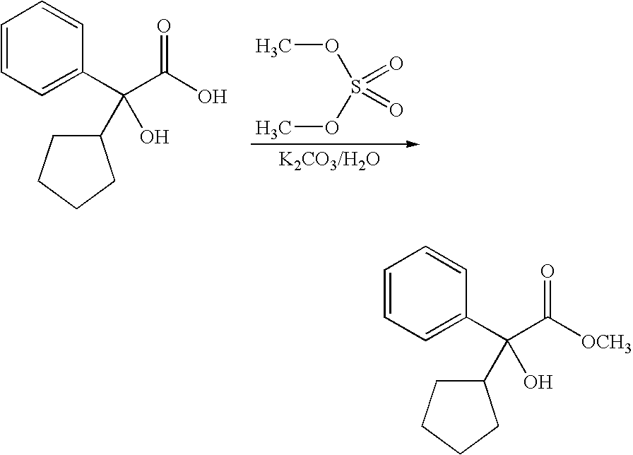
C1=CC=C(C(C(O)=O)(O)C2CCCC2)C=C1.COS(OC)(=O)=O.C1=CC=C(C(C([OCH3])=O)(O)C2CCCC2)C=C1
